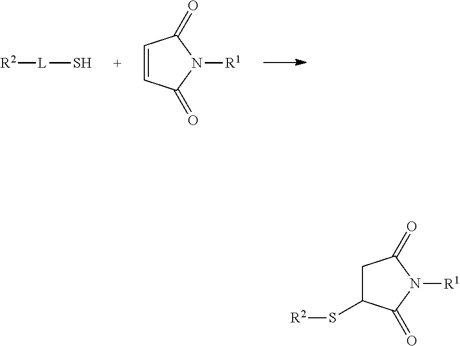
[R2][L]S.C1=CC(=O)N([R1])C1=O.C1C(S[R2])C(=O)N([R1])C1=O
